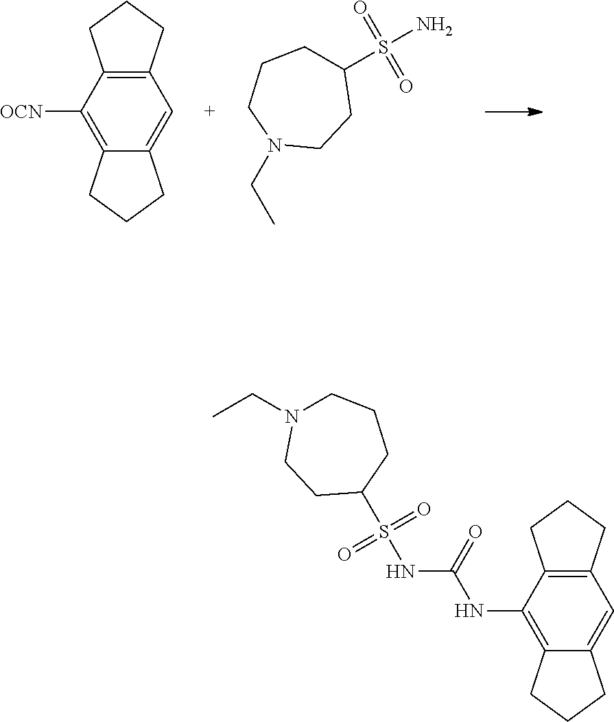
C12=C(NC(NS(C3CCCN(CC)CC3)(=O)=O)=O)C3=C(C=C1CCC2)CCC3.C1([OCN])=C2C(=CC3=C1CCC3)CCC2.C1(S(N)(=O)=O)CCCN(CC)CC1
